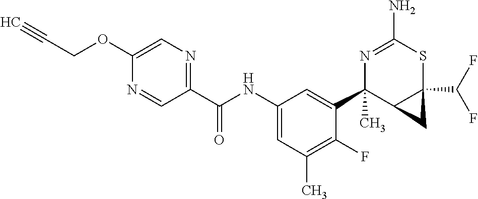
C1(OCC#C)=CN=C(C(NC2=CC(C)=C(F)C(C3(C)C4C(C(F)F)(SC(N)=N3)C4)=C2)=O)C=N1
